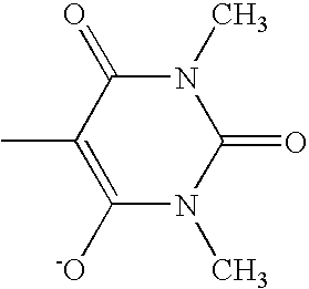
N1(C)C(=O)C(C)=C([-O])N(C)C1=O
